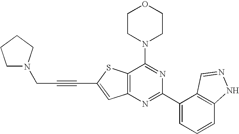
C1CN(C2=NC(C3=CC=CC4=C3C=NN4)=NC3=C2SC(C#CCN2CCCC2)=C3)CCO1
